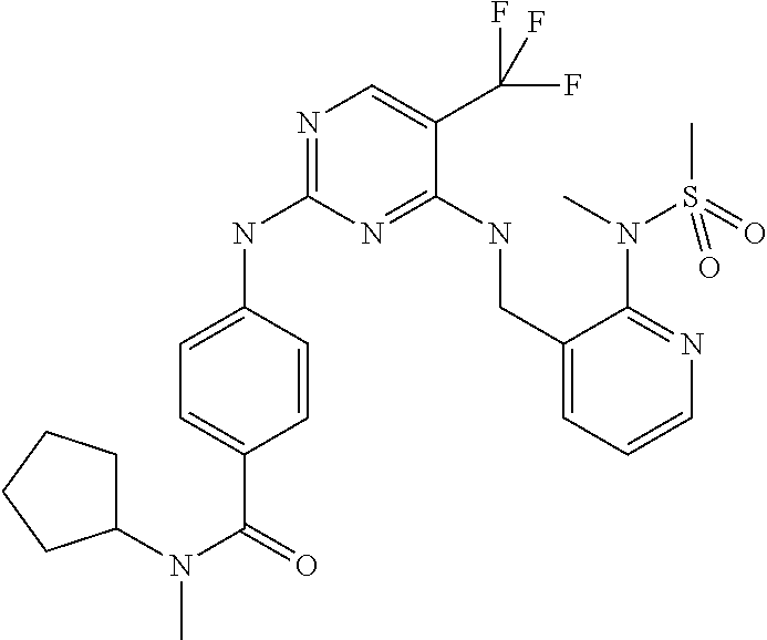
C1=C(C(N(C2CCCC2)C)=O)C=CC(NC2=NC=C(C(F)(F)F)C(NCC3=CC=CN=C3N(C)S(C)(=O)=O)=N2)=C1
